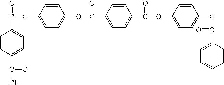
O=C(C1=CC=C(C(Cl)=O)C=C1)OC1=CC=C(OC(C2=CC=C(C(=O)OC3=CC=C(OC(=O)C4=CC=CC=C4)C=C3)C=C2)=O)C=C1
